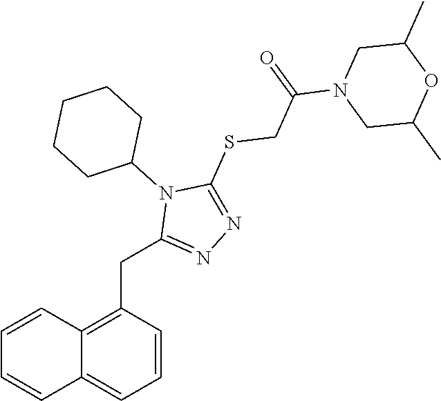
C1=CC(CC2=NN=C(SCC(=O)N3CC(C)OC(C)C3)N2C2CCCCC2)=C2C(=C1)C=CC=C2
